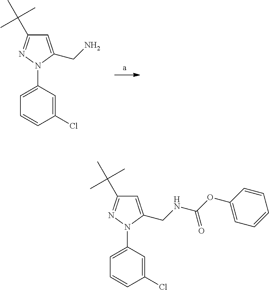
C1=C(CN)N(C2=CC=CC(Cl)=C2)N=C1C(C)(C)C.C1=C(CNC(OC2=CC=CC=C2)=O)N(C2=CC=CC(Cl)=C2)N=C1C(C)(C)C
